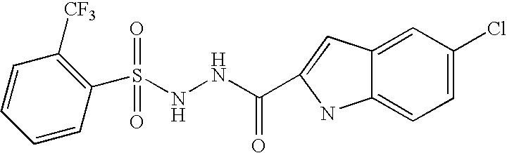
C1=CC(S(NNC(=O)C2=CC3=CC(Cl)=CC=C3N2)(=O)=O)=C([CF3])C=C1
